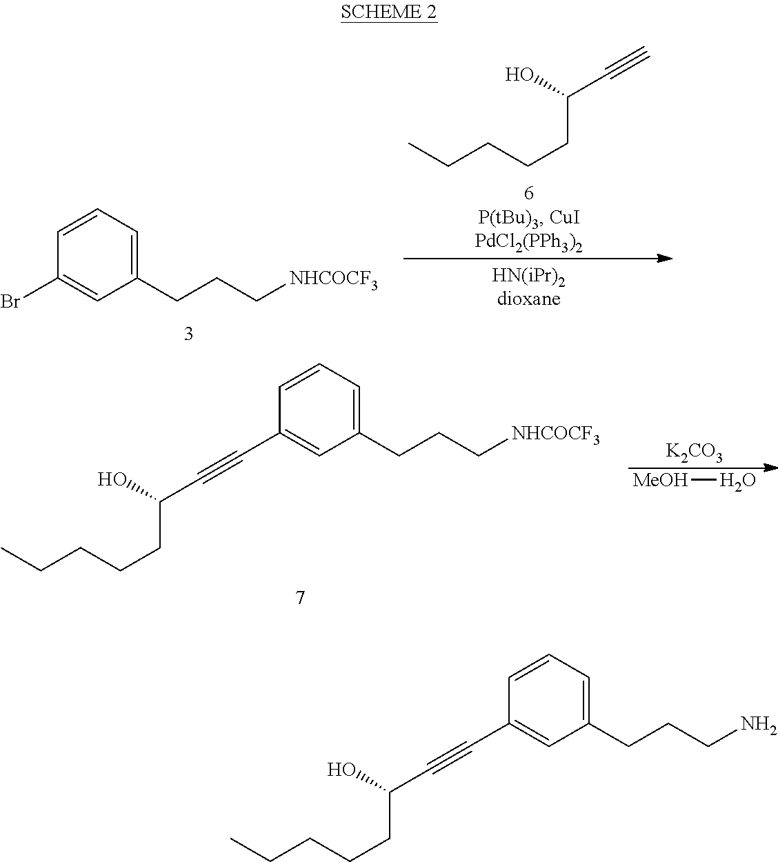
C(CCCC(C#C)O)C.C1(CCC[NHCOCF3])=CC=CC(Br)=C1.[K2CO3].[MeOH]O.C1(CCC[NHCOCF3])=CC=CC(C#CC(CCCCC)O)=C1.C1(CCCN)=CC=CC(C#CC(CCCCC)O)=C1
